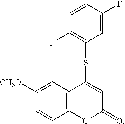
C12=C(C=C([CH3O])C=C1)C(SC1=C(F)C=CC(F)=C1)=CC(=O)O2
